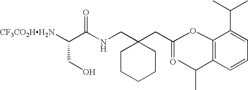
[CF3CO2HH2N]C(C(NCC1(CC(OC2=C(C(C)C)C=CC=C2C(C)C)=O)CCCCC1)=O)CO
